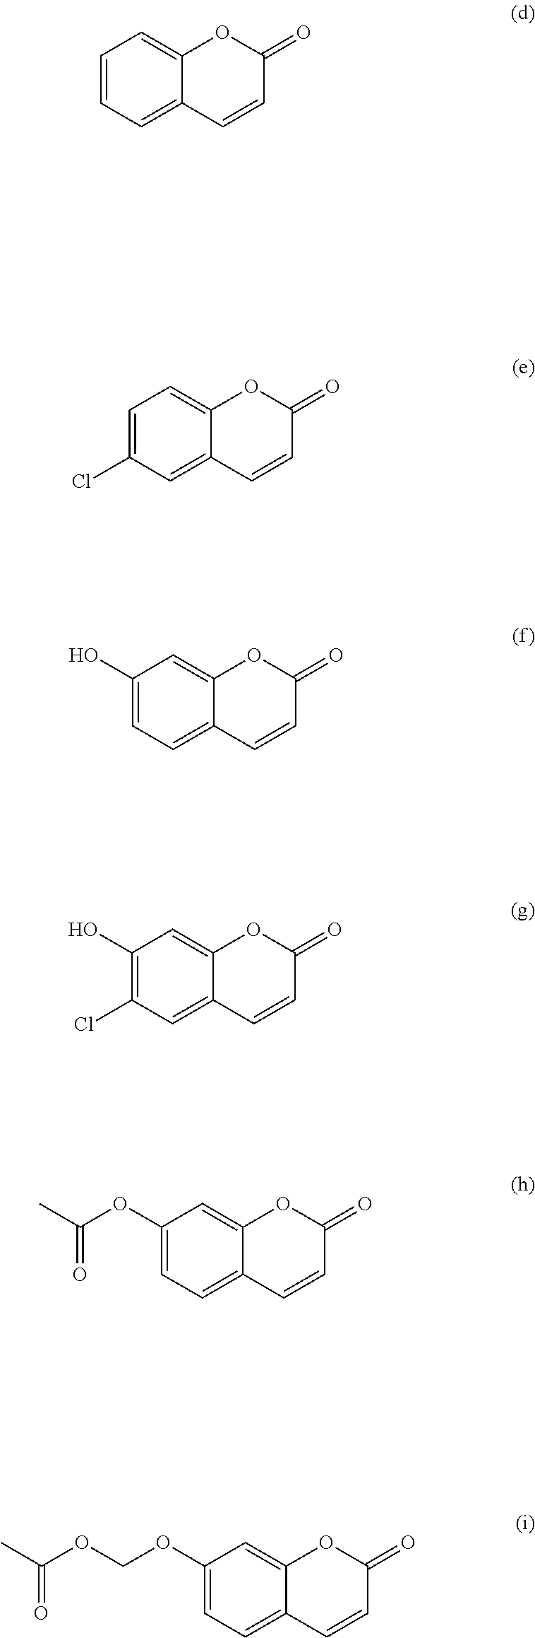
C1=CC=C2C(=C1)OC(=O)C=C2.C1=C(Cl)C=C2C(=C1)OC(=O)C=C2.C1(O)=CC=C2C(=C1)OC(=O)C=C2.C1(O)=C(Cl)C=C2C(=C1)OC(=O)C=C2.C1(OC(=O)C)=CC=C2C(=C1)OC(=O)C=C2.C1(OCOC(=O)C)=CC=C2C(=C1)OC(=O)C=C2
